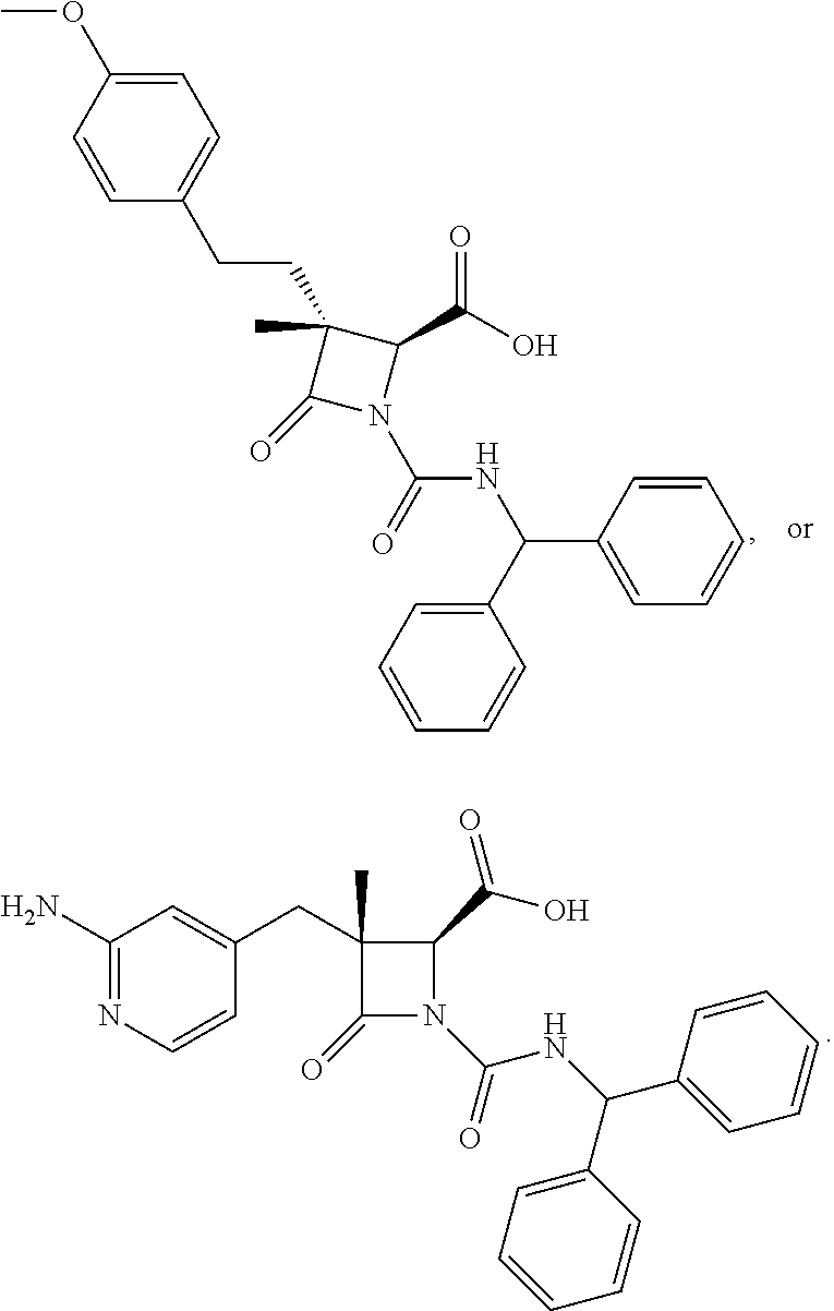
C1=CN=C(N)C=C1CC1(C)C(=O)N(C(NC(C2=CC=CC=C2)C2=CC=CC=C2)=O)C1C(O)=O.C1=C(OC)C=CC(CCC2(C)C(=O)N(C(NC(C3=CC=CC=C3)C3=CC=CC=C3)=O)C2C(O)=O)=C1
